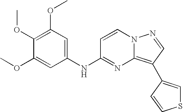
C1(OC)=C(OC)C=C(NC2=NC3=C(C4=CSC=C4)C=NN3C=C2)C=C1OC
